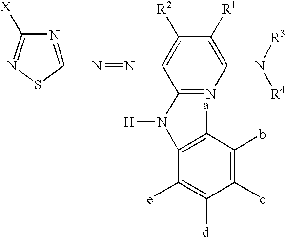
N1=C(N=NC2=C([R2])C([R1])=C(N([R3])[R4])N=C2N(C2=C([a])C(b)=C(c)C([d])=C2[e])[H])SN=C1[X]
